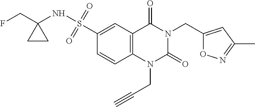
O1N=C(C)C=C1CN1C(=O)N(CC#C)C2=C(C1=O)C=C(S(NC1(CF)CC1)(=O)=O)C=C2
